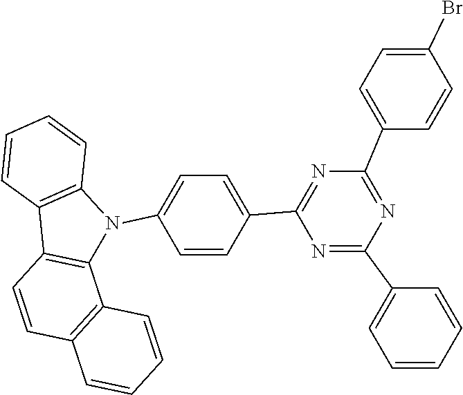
C1(C2=CC=C(Br)C=C2)=NC(C2=CC=CC=C2)=NC(C2=CC=C(N3C4=C(C=CC=C4)C4=C3C3=C(C=C4)C=CC=C3)C=C2)=N1
